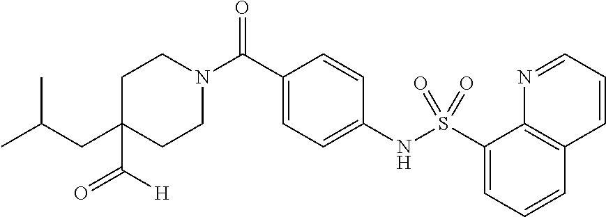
C1(CC(C)C)(C([H])=O)CCN(C(C2=CC=C(NS(C3=CC=CC4=C3N=CC=C4)(=O)=O)C=C2)=O)CC1
